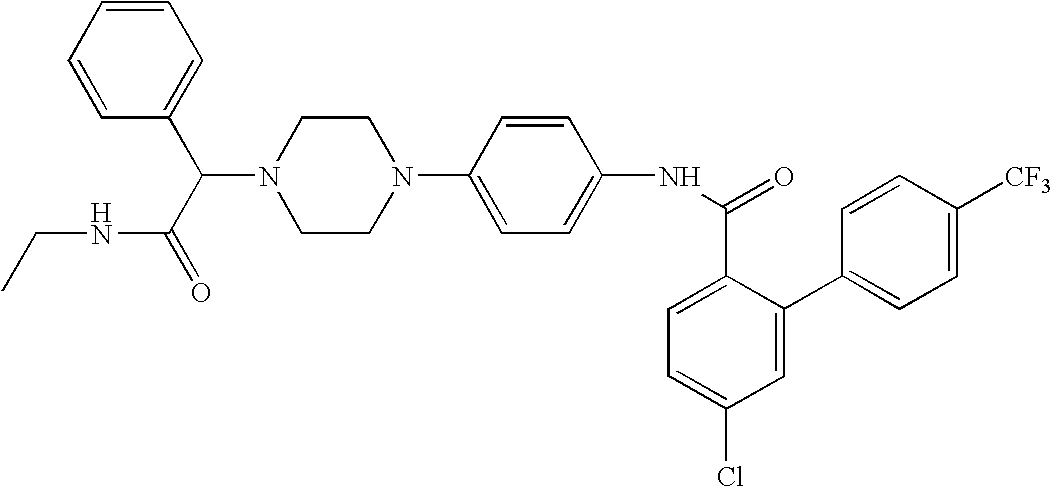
N1(C2=CC=C(NC(=O)C3=CC=C(Cl)C=C3C3=CC=C([CF3])C=C3)C=C2)CCN(C(C(NCC)=O)C2=CC=CC=C2)CC1
